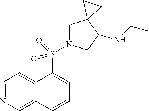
C1=NC=C2C(=C1)C(S(=O)(=O)N1CC3(C(NCC)C1)CC3)=CC=C2
